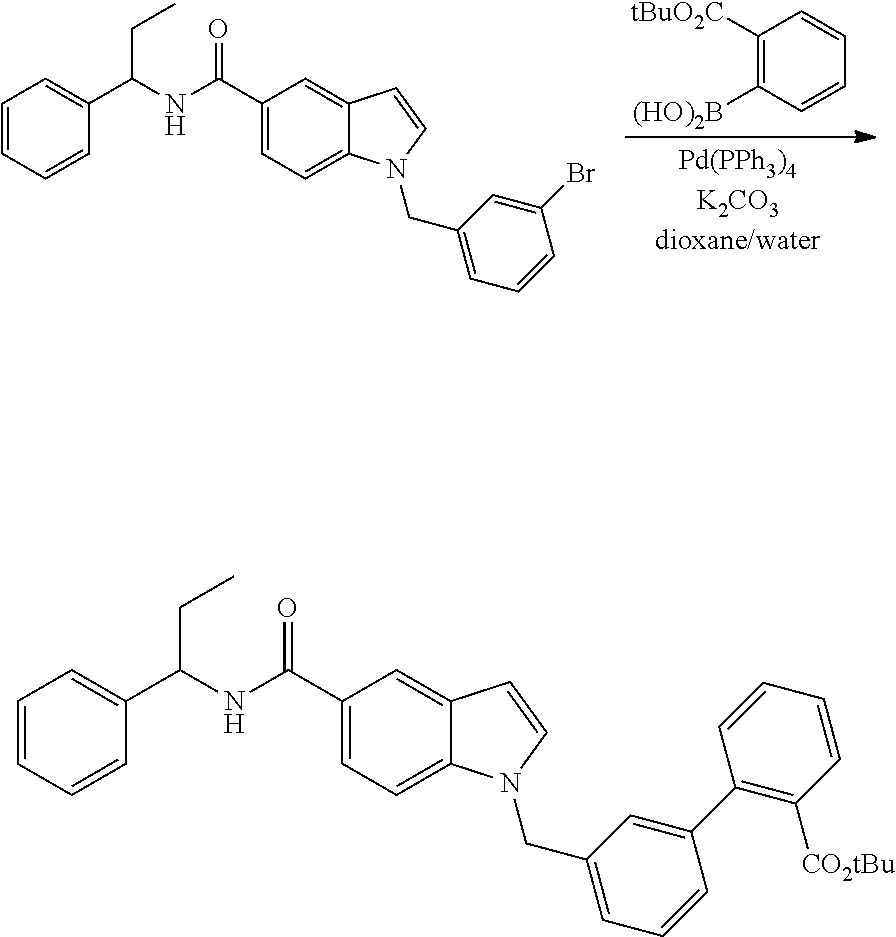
C1(C(NC(CC)C2=CC=CC=C2)=O)=CC=C2C(=C1)C=CN2CC1=CC=CC(C2=C([CO2tBu])C=CC=C2)=C1.C1(C(NC(CC)C2=CC=CC=C2)=O)=CC=C2C(=C1)C=CN2CC1=CC=CC(Br)=C1.C1([tBuO2C])=C([(HO)2B])C=CC=C1
